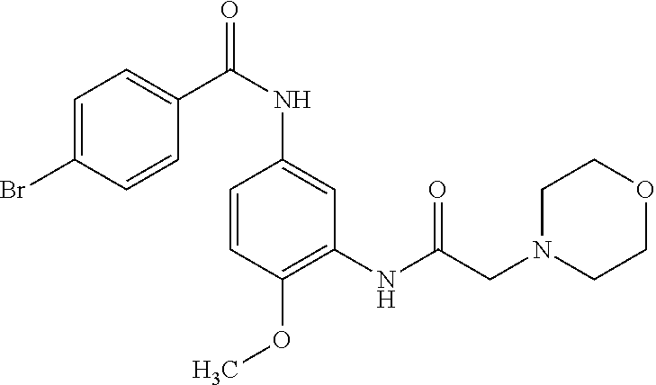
C1=CC(OC)=C(NC(CN2CCOCC2)=O)C=C1NC(C1=CC=C(Br)C=C1)=O
